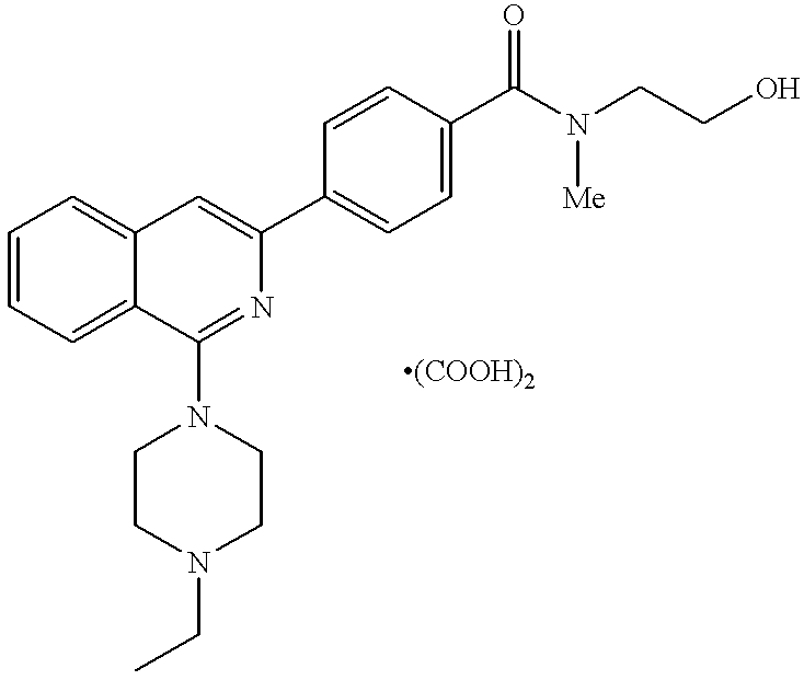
C1=CC=C2C(=C1)C=C(C1=CC=C(C(N(CCO)[Me])=O)C=C1)N=C2N1CCN(CC)CC1
